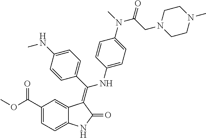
C1(C(OC)=O)=CC=C2C(=C1)C(=C(C1=CC=C(NC)C=C1)NC1=CC=C(N(C)C(CN3CCN(C)CC3)=O)C=C1)C(=O)N2
